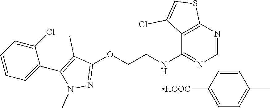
C1(NCCOC2=NN(C)C(C3=CC=CC=C3Cl)=C2C)=NC=NC2=C1C(Cl)=CS2.[HOOC]C1=CC=C(C)C=C1
